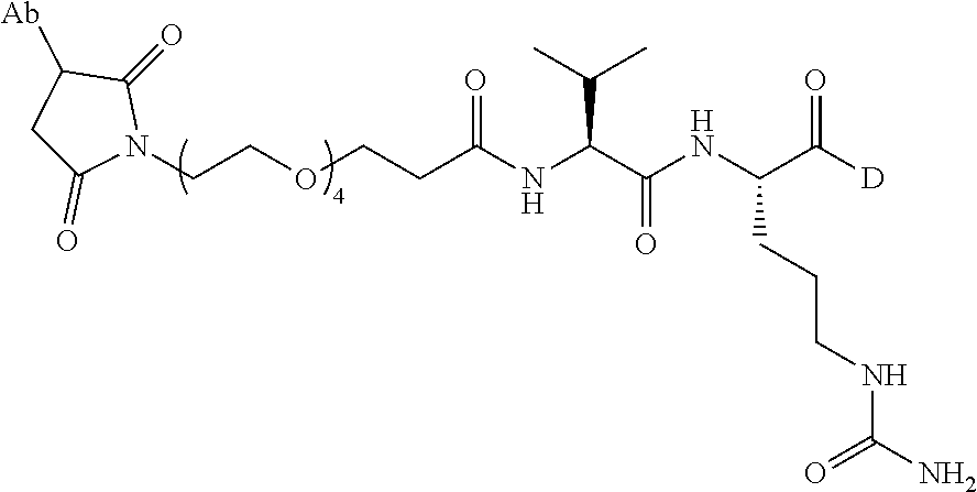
C1C(=O)N(CCOCCC(NC(C(NC(C([D])=O)CCCNC(N)=O)=O)C(C)C)=O)C(=O)C1[Ab]
